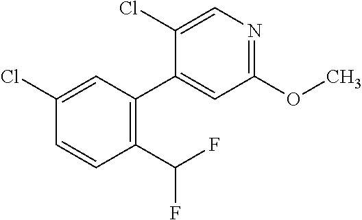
C1(C(F)F)=C(C2=CC(OC)=NC=C2Cl)C=C(Cl)C=C1
